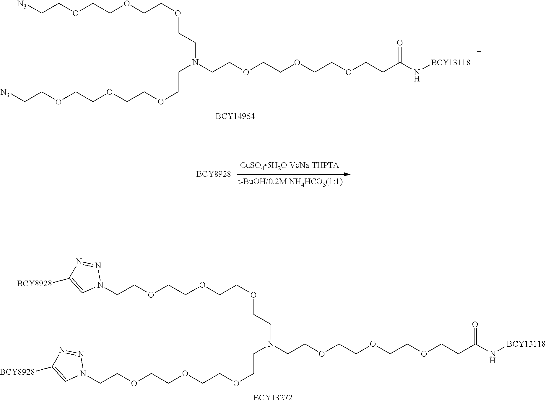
C(COCCOCCOCCN(CCOCCOCCOCCC(N[BCY13118])=O)CCOCCOCCOCC[N3])[N3].C(COCCOCCOCCN(CCOCCOCCOCCC(N[BCY13118])=O)CCOCCOCCOCCN1N=NC([BCY8928])=C1)N1N=NC([BCY8928])=C1
